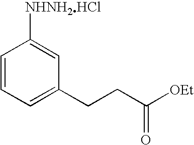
C1=CC=C(CCC([OEt])=O)C=C1[NHNH2HCl]
